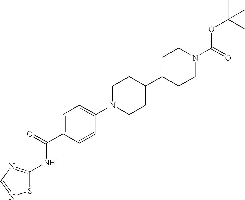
C1=C(C(=O)NC2=NC=NS2)C=CC(N2CCC(C3CCN(C(=O)OC(C)(C)C)CC3)CC2)=C1
